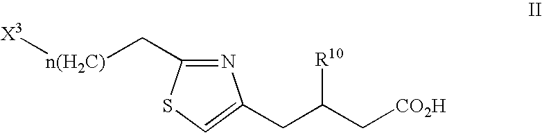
N1=C(C[n(H2C)][X3])SC=C1CC(C[CO2H])[R10]
